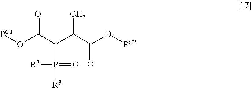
[PC1]OC(C(C(C(O[PC2])=O)C)P([R3])(=O)[R3])=O
